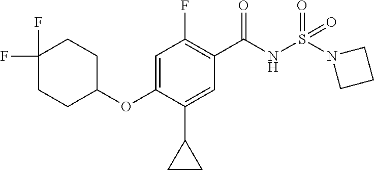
C1=C(OC2CCC(F)(F)CC2)C(C2CC2)=CC(C(NS(=O)(=O)N2CCC2)=O)=C1F
